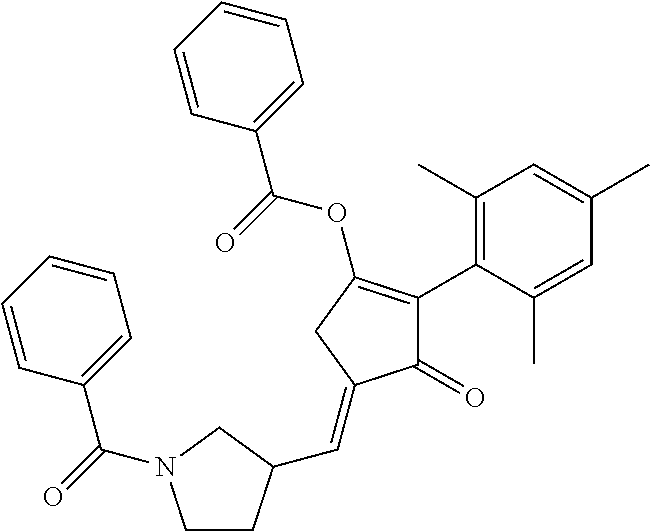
C1(=O)C(C2=C(C)C=C(C)C=C2C)=C(OC(=O)C2=CC=CC=C2)CC1=CC1CCN(C(C2=CC=CC=C2)=O)C1
